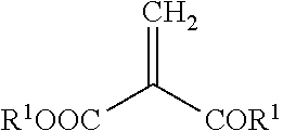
[R1OOC]C([COR1])=C
